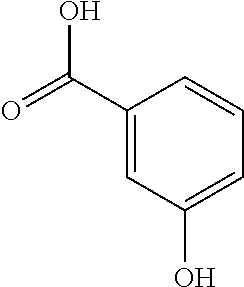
C1(C(O)=O)=CC(O)=CC=C1
